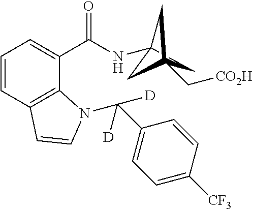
C1C2(NC(C3=CC=CC4=C3N(C(C3=CC=C([CF3])C=C3)([D])[D])C=C4)=O)CC1(C[CO2H])C2
